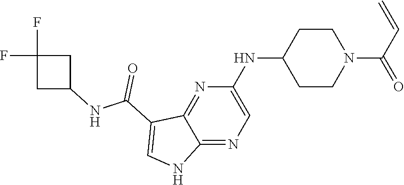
N(C1CCN(C(C=C)=O)CC1)C1=CN=C2C(=N1)C(C(NC1CC(F)(F)C1)=O)=CN2
